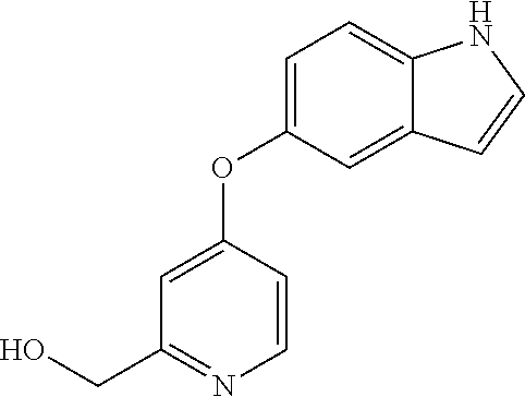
C1=C(OC2=CC(CO)=NC=C2)C=C2C(=C1)NC=C2
